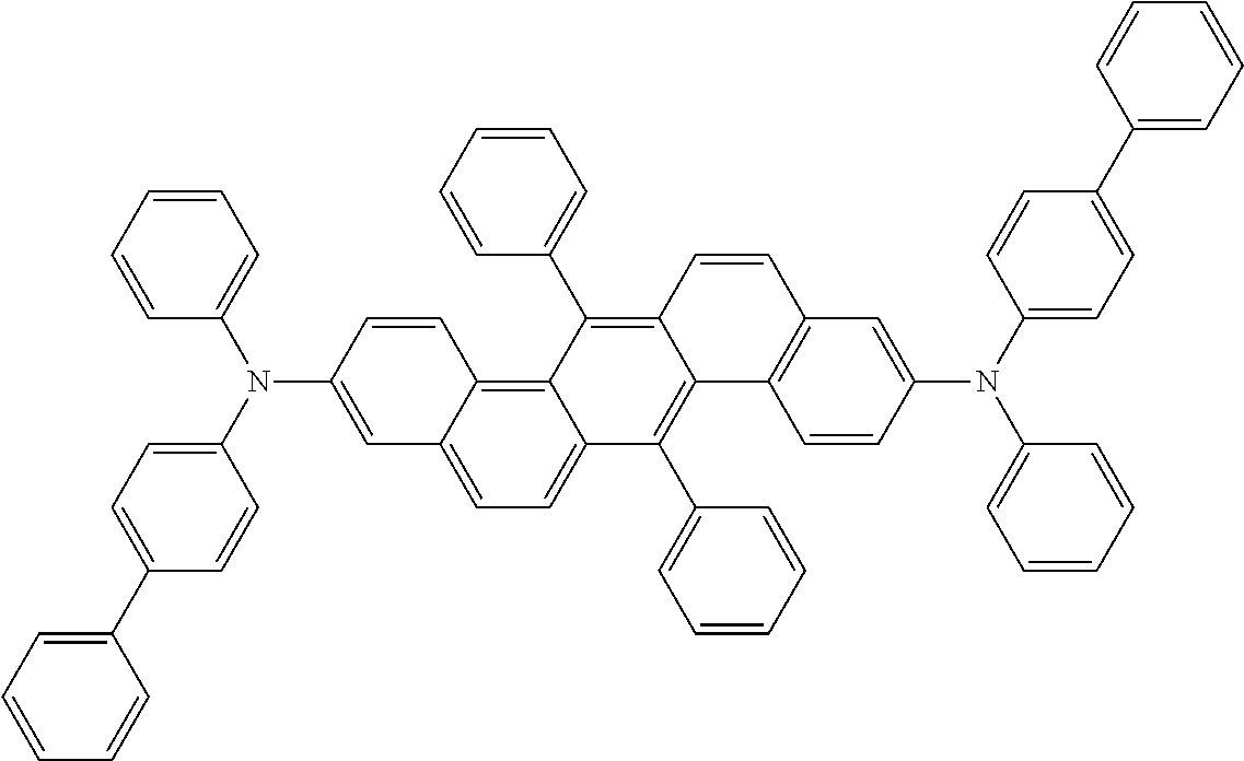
C1=C(N(C2=CC=C(C3=CC=CC=C3)C=C2)C2=CC=CC=C2)C=CC2=C3C(=CC=C12)C(C1=CC=CC=C1)=C1C(=C3C2=CC=CC=C2)C=CC2=C1C=CC(N(C1=CC=C(C3=CC=CC=C3)C=C1)C1=CC=CC=C1)=C2
